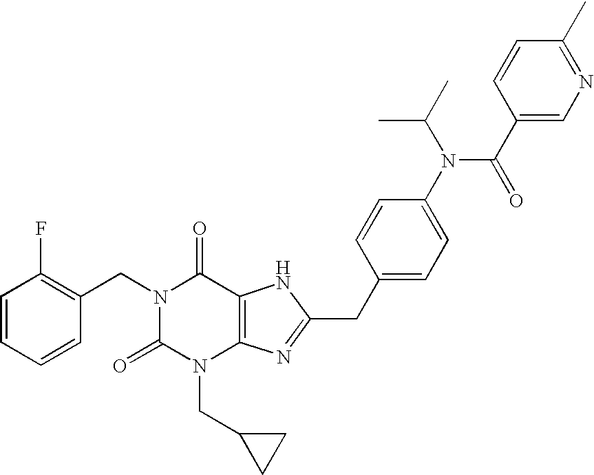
C1=CC=CC(CN2C(=O)N(CC3CC3)C3=C(C2=O)NC(CC2=CC=C(N(C(=O)C4=CN=C(C)C=C4)C(C)C)C=C2)=N3)=C1F
